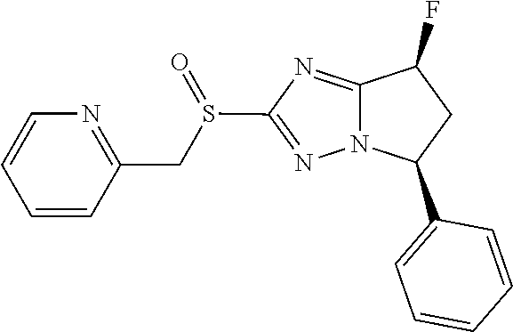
N12C(=NC(S(=O)CC3=NC=CC=C3)=N1)C(F)CC2C1=CC=CC=C1
